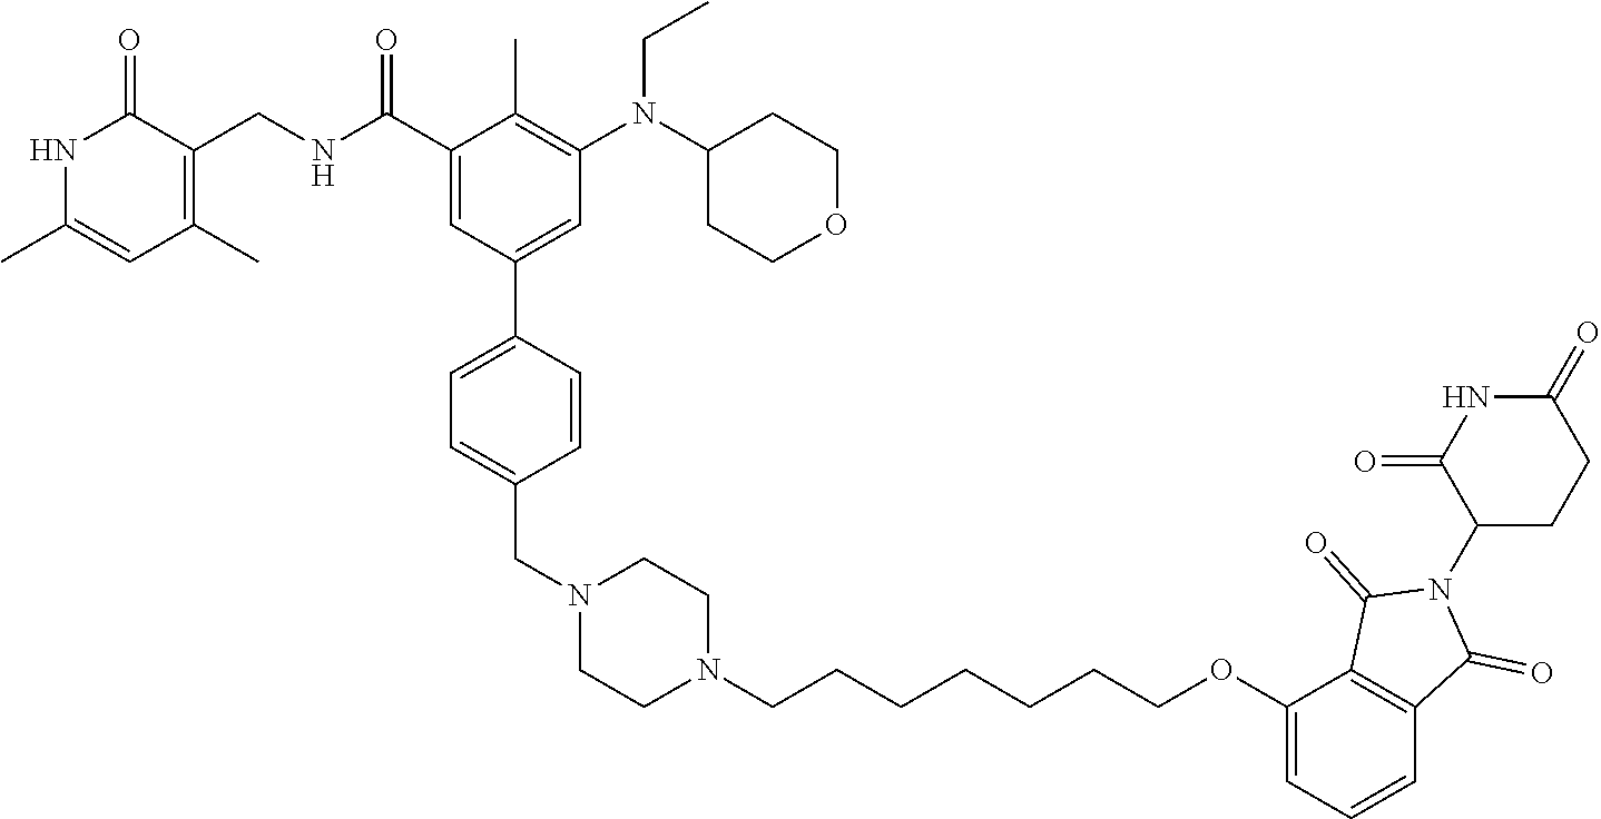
N1C(C)=CC(C)=C(CNC(C2=CC(C3=CC=C(CN4CCN(CCCCCCCOC5=CC=CC6=C5C(=O)N(C5CCC(=O)NC5=O)C6=O)CC4)C=C3)=CC(N(C3CCOCC3)CC)=C2C)=O)C1=O
